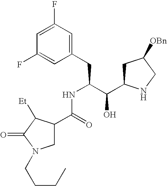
C1(F)=CC(F)=CC(CC(C(C2CC([OBn])CN2)O)NC(C2CN(CCCC)C(=O)C2[Et])=O)=C1
